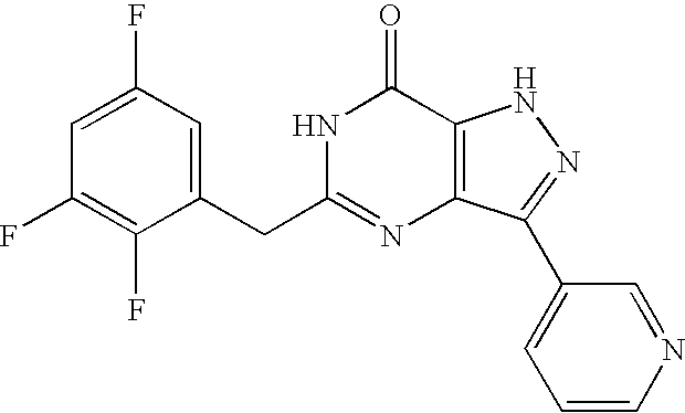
C1=C(CC2=NC3=C(C(=O)N2)NN=C3C2=CC=CN=C2)C(F)=C(F)C=C1F
